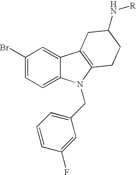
C1(Br)=CC=C2C(=C1)C1=C(N2CC2=CC=CC(F)=C2)CCC(N[R])C1
